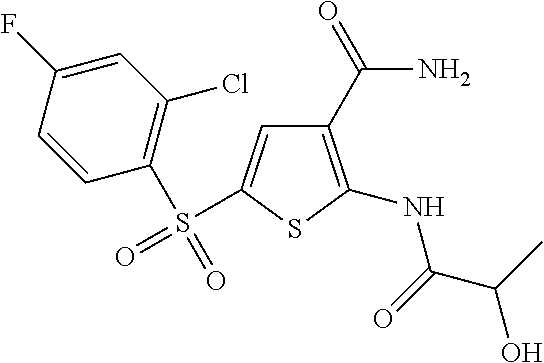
C1(C(N)=O)=C(NC(C(C)O)=O)SC(S(=O)(C2=C(Cl)C=C(F)C=C2)=O)=C1
